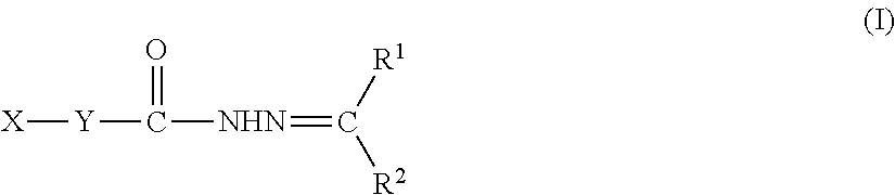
[Y](C([NHN]=C([R2])[R1])=O)[X]
